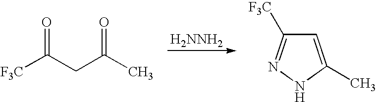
[H2NNH2].[F3C]C(CC(C)=O)=O.C1=C(C)NN=C1[F3C]
